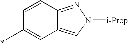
C1=CC2=NN([i-Prop])C=C2C=C1C
